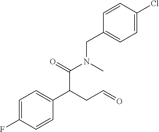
C1=C(F)C=CC(C(C(=O)N(C)CC2=CC=C(Cl)C=C2)CC=O)=C1
